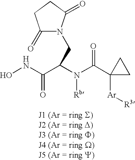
ONC(=O)C(CN1C(=O)CCC1=O)N([Rb])C(=O)C1([Ar][R3])CC1
